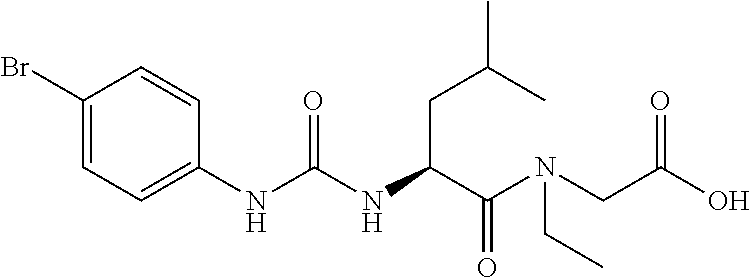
C1(Br)=CC=C(NC(=O)NC(CC(C)C)C(=O)N(CC(=O)O)CC)C=C1
